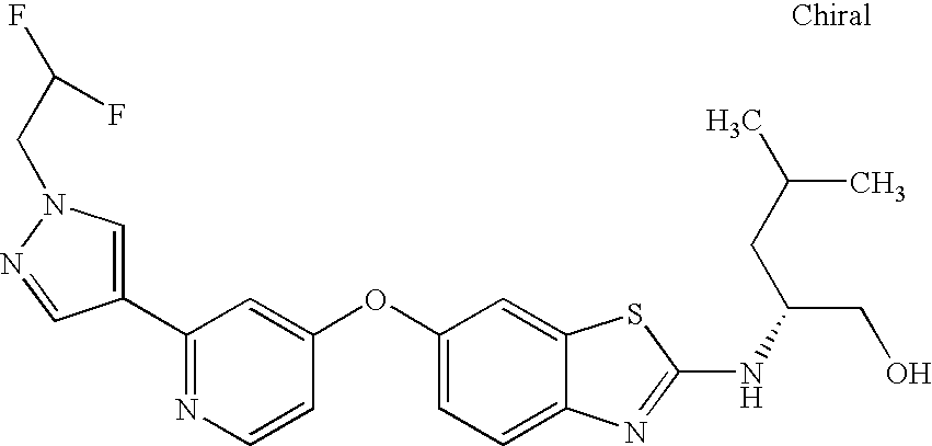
N1=C(C2=CN(CC(F)F)N=C2)C=C(OC2=CC=C3C(=C2)SC(NC(CO)CC(C)C)=N3)C=C1
